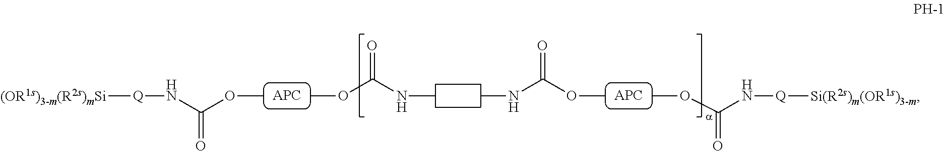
[(OR1s)3-m(R2s)mSi][Q]NC(=O)OC.O(C(NC)=O)C.[Si(R2s)m(OR1s)3-m][Q]NC(=O)OC.O(C(NC)=O)C
